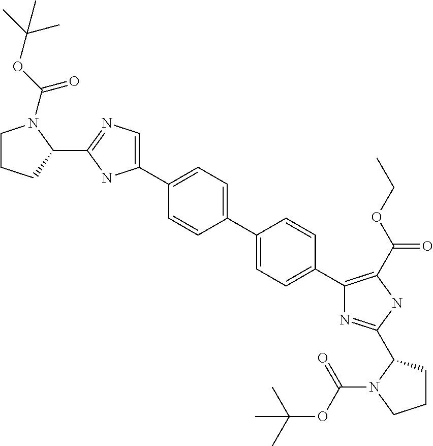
C1CCC(C2=NC=C(C3=CC=C(C4=CC=C(C5=C(C(=O)OCC)NC(C6CCCN6C(=O)OC(C)(C)C)=N5)C=C4)C=C3)N2)N1C(OC(C)(C)C)=O
